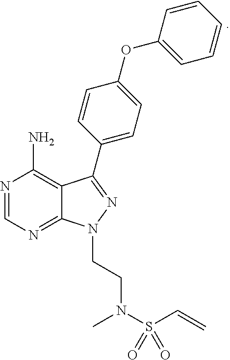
N1=CN=C2C(=C1N)C(C1=CC=C(OC3=CC=CC=C3)C=C1)=NN2CCN(S(=O)(C=C)=O)C
